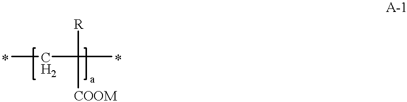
CCC([R])([COOM])C
